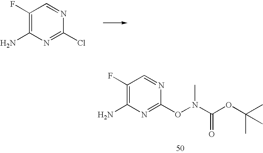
C1(F)=C(N)N=C(Cl)N=C1.C1(F)=C(N)N=C(ON(C(OC(C)(C)C)=O)C)N=C1
